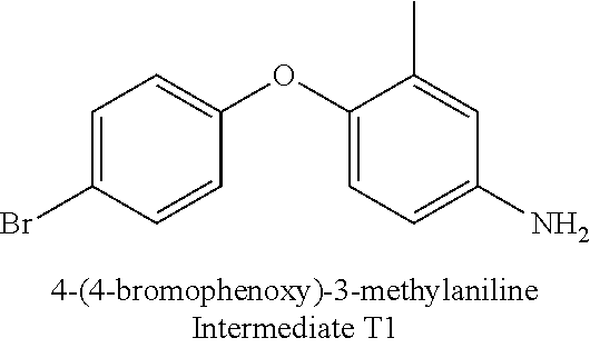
C1=C(Br)C=CC(OC2=CC=C(N)C=C2C)=C1
